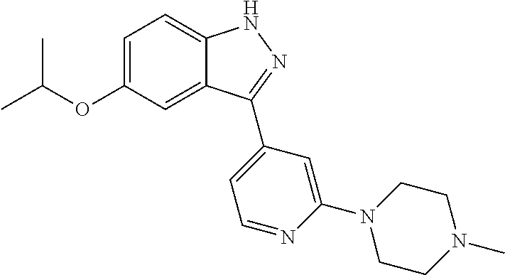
C1=C(OC(C)C)C=C2C(=C1)NN=C2C1=CC=NC(N2CCN(C)CC2)=C1
